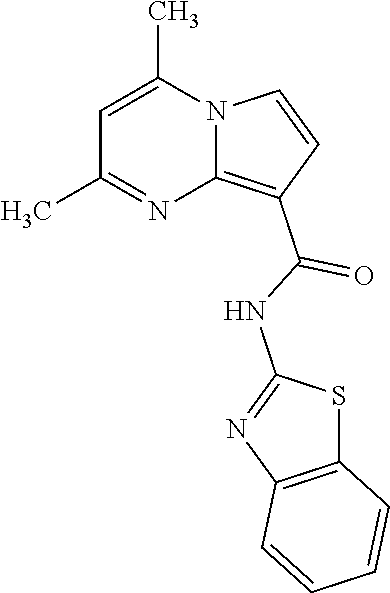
C1=C(C)N2C(=C(C(NC3=NC4=C(S3)C=CC=C4)=O)C=C2)N=C1C
